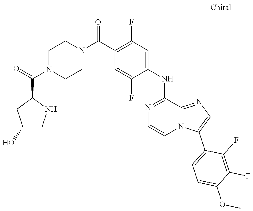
O(C)C1=CC=C(C2=CN=C3N2C=CN=C3NC2=CC(F)=C(C(N3CCN(C(=O)C4CC(O)CN4)CC3)=O)C=C2F)C(F)=C1F
